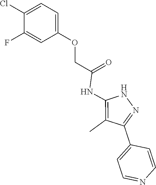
N1C(NC(COC2=CC=C(Cl)C(F)=C2)=O)=C(C)C(C2=CC=NC=C2)=N1
